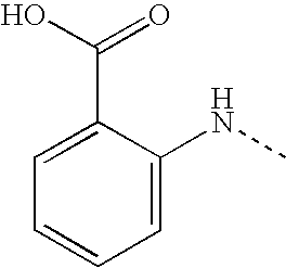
C1=C(C(O)=O)C(NC)=CC=C1
